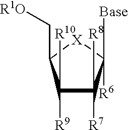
C1([R10])([R9])C([R8])([R7])C([Base])([R6])[X]C1C[R1O]
